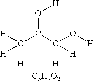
C(C(C(O[H])([H])[H])O[H])([H])([H])[H].[C3H7O2]
